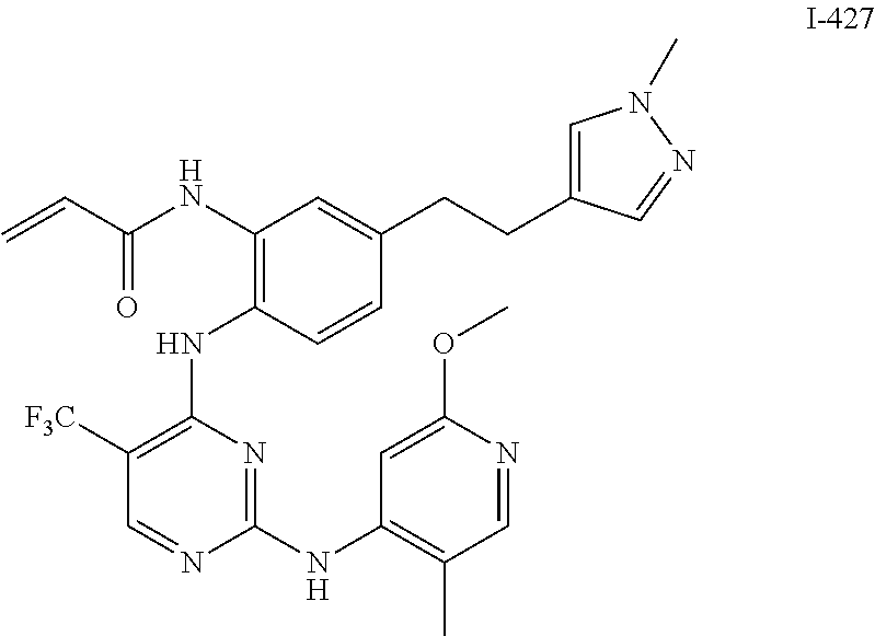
C1([F3C])=C(NC2=C(NC(C=C)=O)C=C(CCC3=CN(C)N=C3)C=C2)N=C(NC2=C(C)C=NC(OC)=C2)N=C1
